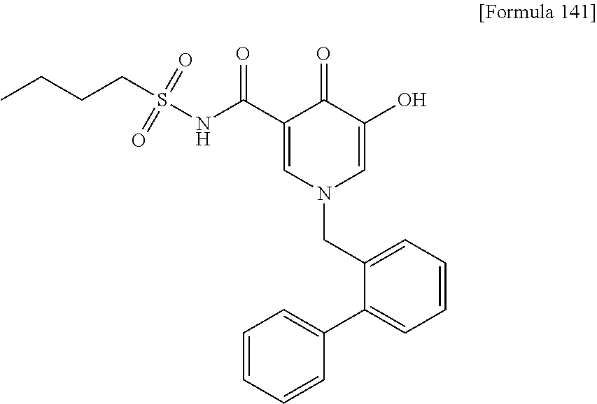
C1(C(NS(CCCC)(=O)=O)=O)=CN(CC2=CC=CC=C2C2=CC=CC=C2)C=C(O)C1=O
